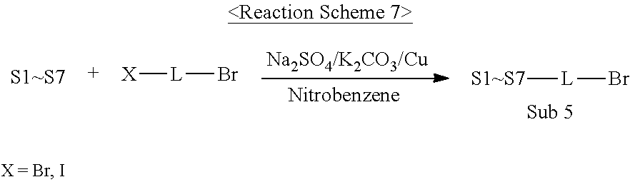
[X][L]Br.[S1~S7][L]Br
